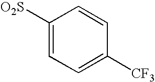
C1([O2S])=CC=C([CF3])C=C1
